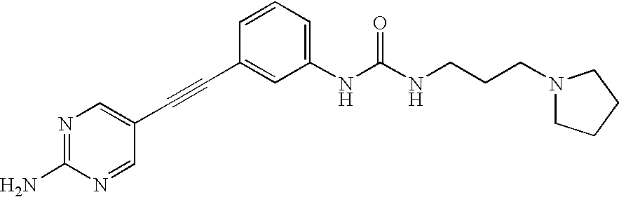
N1=C(N)N=CC(C#CC2=CC(NC(NCCCN3CCCC3)=O)=CC=C2)=C1
